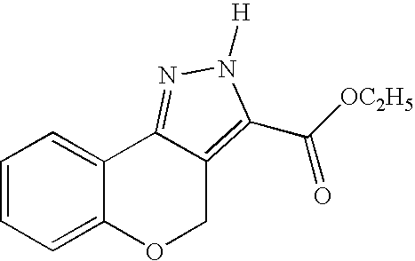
C1=CC=C2C(=C1)C1=NN([H])C(C([OC2H5])=O)=C1CO2
